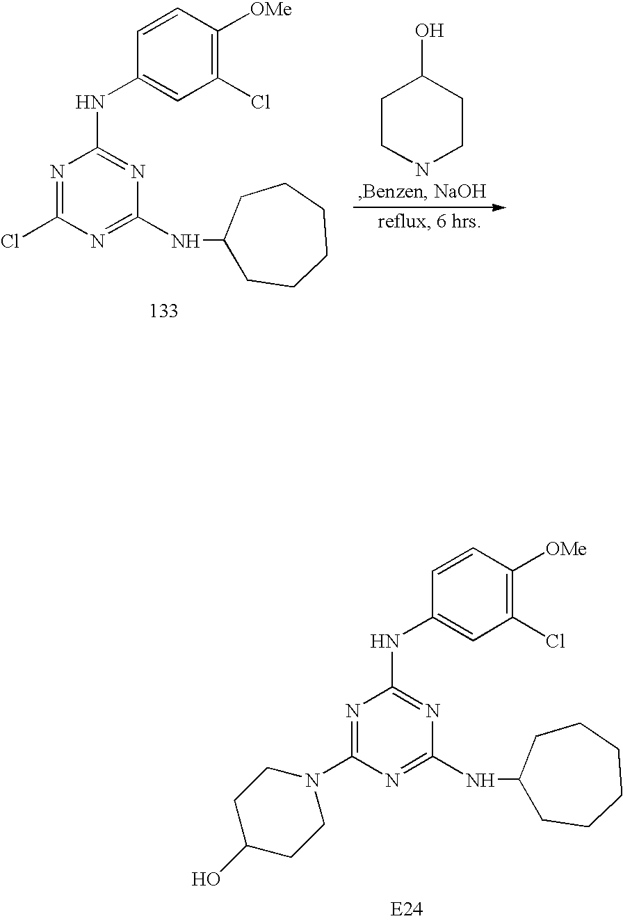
C1=CC(NC2=NC(NC3CCCCCC3)=NC(N3CCC(O)CC3)=N2)=CC(Cl)=C1[OMe].C1=CC(NC2=NC(NC3CCCCCC3)=NC(Cl)=N2)=CC(Cl)=C1[OMe].C1CNCCC1O
